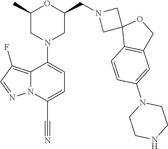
C1(C)CN(C2=CC=C(C#N)N3C2=C(F)C=N3)CC(CN2CC3(C2)C2=C(CO3)C=C(N3CCNCC3)C=C2)O1
